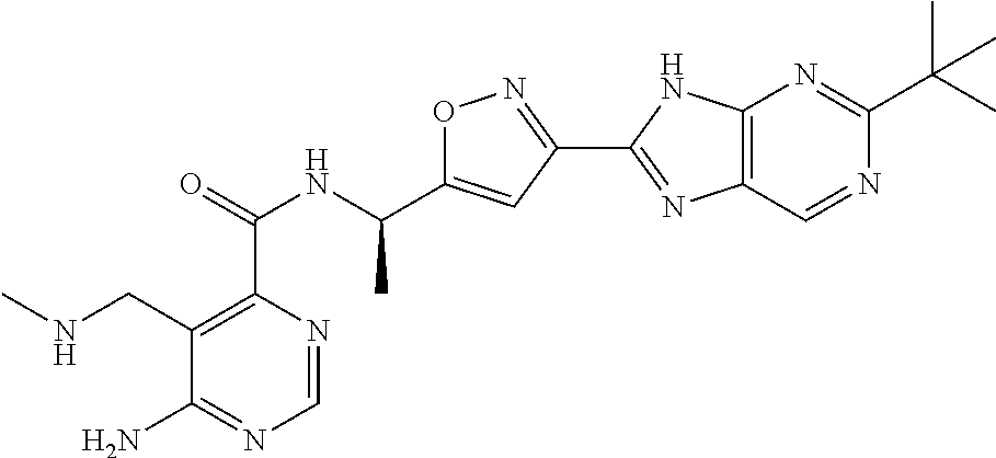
C1=NC(C(=O)NC(C2=CC(C3=NC4=C(N3)N=C(C(C)(C)C)N=C4)=NO2)C)=C(CNC)C(N)=N1
